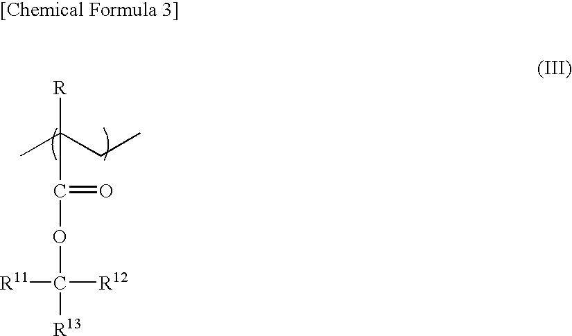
[R]C(CC)(C(OC([R13])([R12])[R11])=O)C
